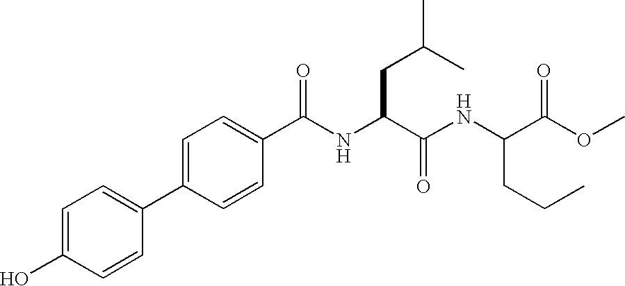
C1=C(O)C=CC(C2=CC=C(C(NC(C(NC(C(OC)=O)CCC)=O)CC(C)C)=O)C=C2)=C1
